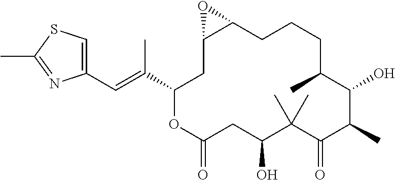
C1(C=C(C2OC(=O)CC(O)C(C)(C)C(=O)C(C)C(O)C(C)CCCC3C(C2)O3)C)=CSC(C)=N1
